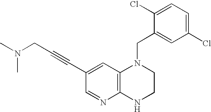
C1(Cl)=CC=C(Cl)C(CN2C3=C(NCC2)N=CC(C#CCN(C)C)=C3)=C1
